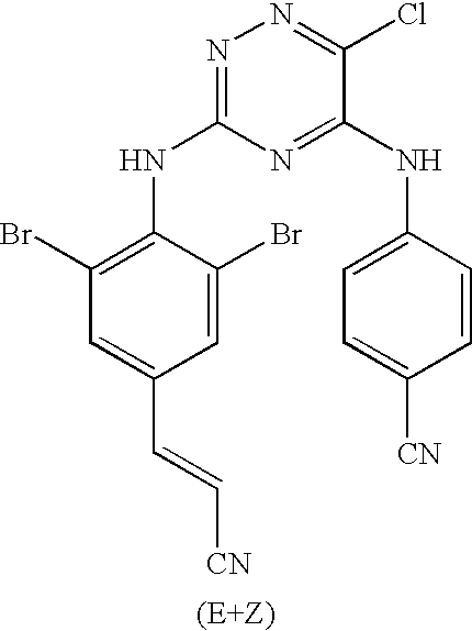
N1=C(NC2=C(Br)C=C(C=C[CN])C=C2Br)N=C(NC2=CC=C([CN])C=C2)C(Cl)=N1
